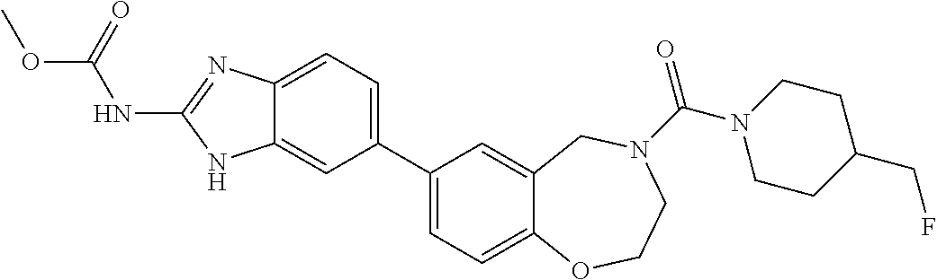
C12=CC=C(C3=CC=C4C(=C3)CN(C(N3CCC(CF)CC3)=O)CCO4)C=C1NC(NC(=O)OC)=N2
